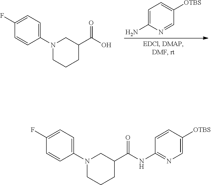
OC(C1CCCN(C2=CC=C(F)C=C2)C1)=O.C1=C(N)N=CC([OTBS])=C1.C1=CC([OTBS])=CN=C1NC(C1CCCN(C2=CC=C(F)C=C2)C1)=O
